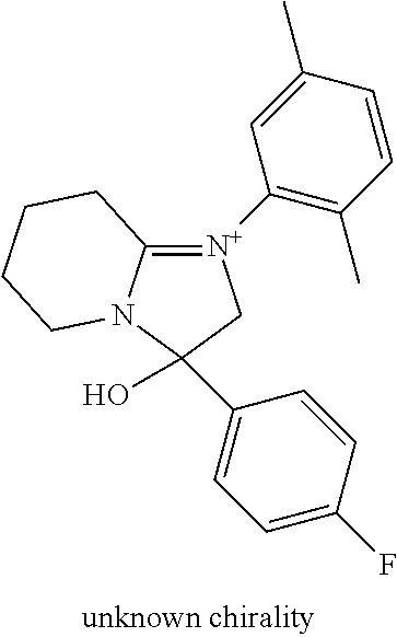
C12=[N+](C3=C(C)C=CC(C)=C3)CC(O)(C3=CC=C(F)C=C3)N1CCCC2
